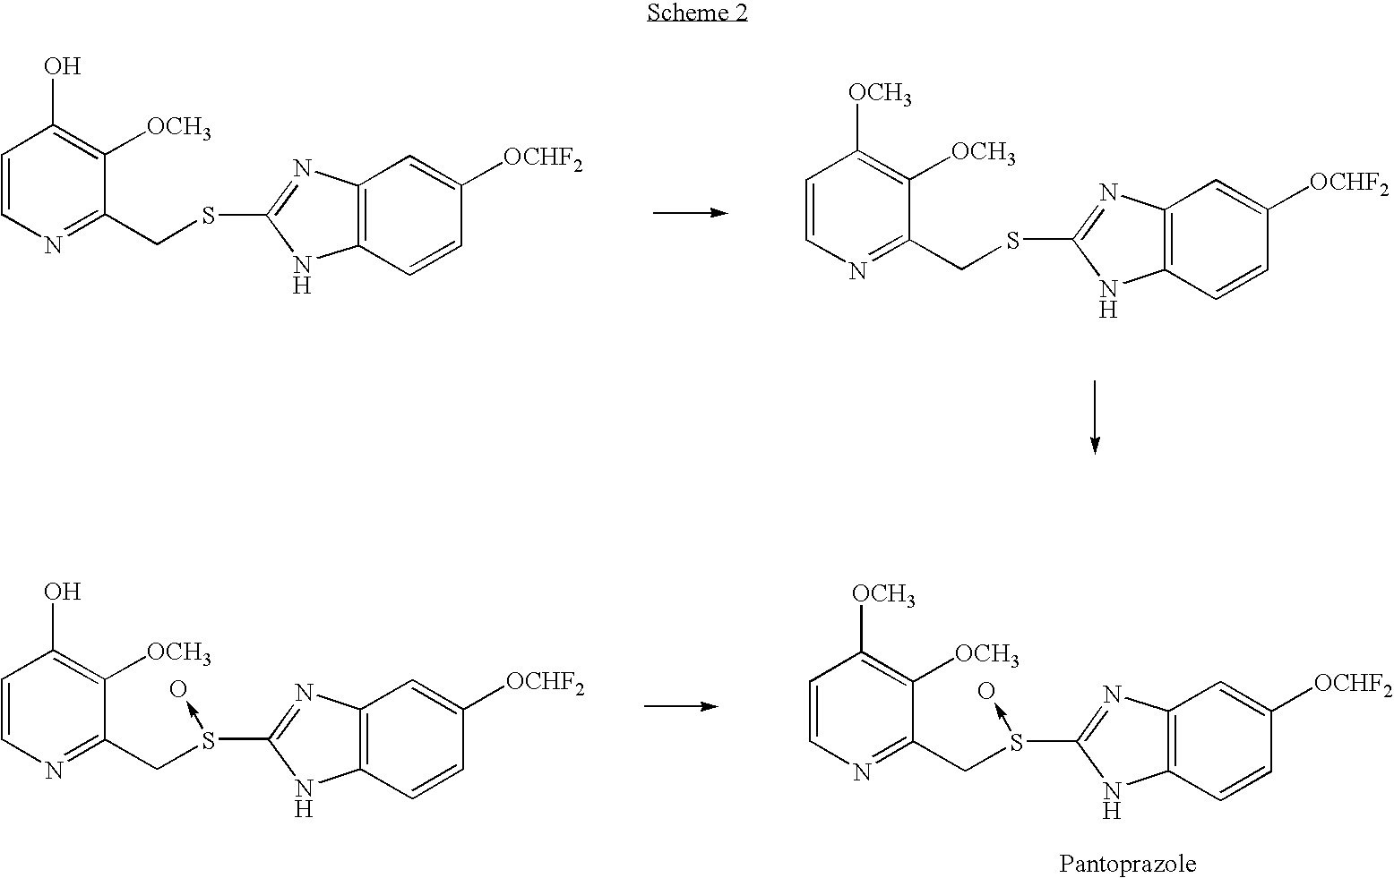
C12=C(N=C(SCC3=NC=CC([OCH3])=C3[OCH3])N1)C=C([OCHF2])C=C2.C12=C(N=C(SCC3=NC=CC(O)=C3[OCH3])N1)C=C([OCHF2])C=C2.C12=C(N=C(S(CC3=NC=CC([OCH3])=C3[OCH3])->O)N1)C=C([OCHF2])C=C2.C12=C(N=C(S(CC3=NC=CC(O)=C3[OCH3])->O)N1)C=C([OCHF2])C=C2
